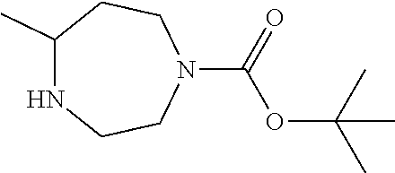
N1(C(=O)OC(C)(C)C)CCC(C)NCC1
